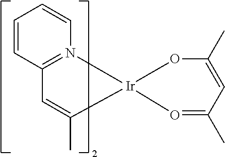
N12=C(C=CC=C1)C=C(C)[Ir]21OC(C)=CC(C)=O1
